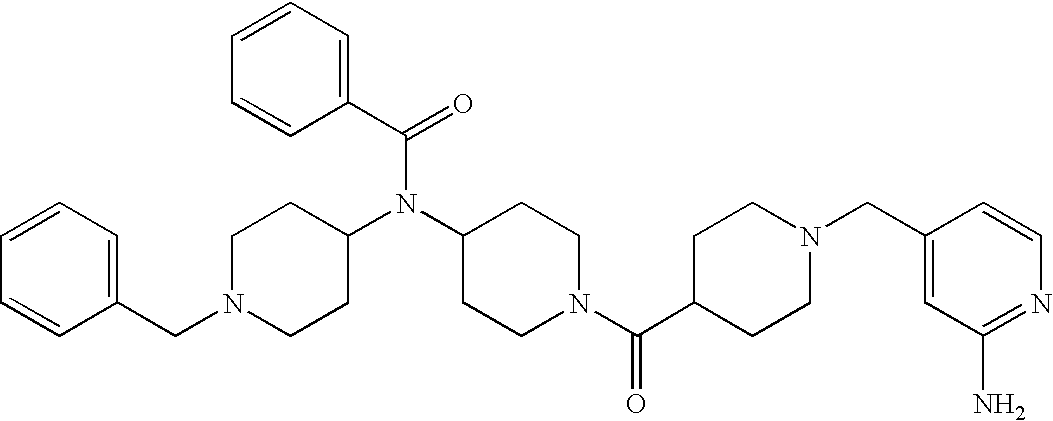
C1(N(C2CCN(C(C3CCN(CC4=CC(N)=NC=C4)CC3)=O)CC2)C(C2=CC=CC=C2)=O)CCN(CC2=CC=CC=C2)CC1
